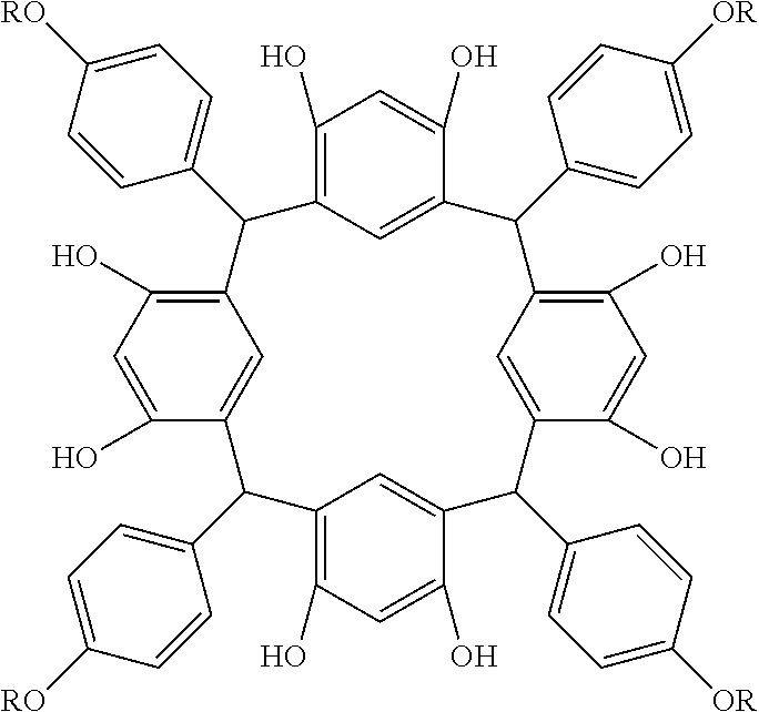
C1(O)=C2C=C(C(O)=C1)C(C1=CC=C([OR])C=C1)C1=C(O)C=C(O)C(=C1)C(C1=CC=C([OR])C=C1)C1=CC(=C(O)C=C1O)C(C1=CC=C([RO])C=C1)C1=CC(=C(O)C=C1O)C2C1=CC=C([RO])C=C1
